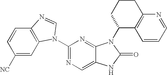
C1([NC])=CC2=C(C=C1)N=CN2C1=NC=C2C(=N1)N(C1C3=C(CCC1)N=CC=C3)C(=O)N2
